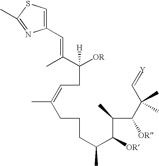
C(CC=C(CCCC(C(C(C(C(C=[Y])(C)C)[OR])C)[OR])C)C)([OR])(C(C)=CC1=CSC(C)=N1)[H]
